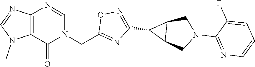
C12=C(C(=O)N(CC3=NC(C4C5C4CN(C4=NC=CC=C4F)C5)=NO3)C=N1)N(C)C=N2
